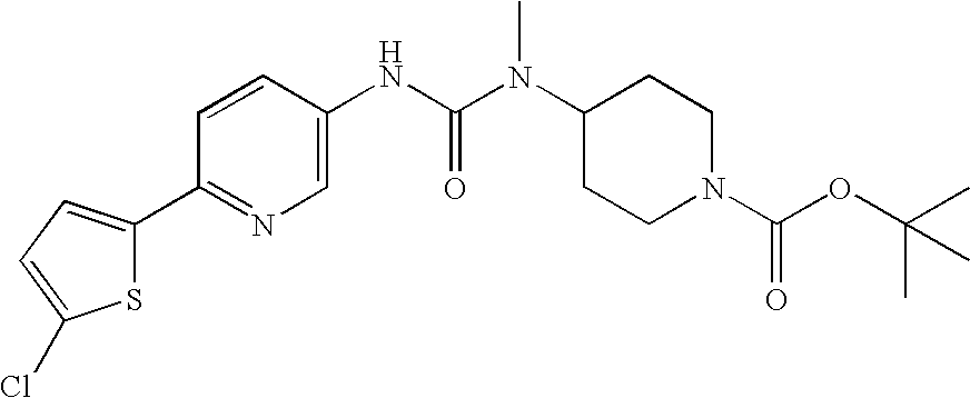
S1C(C2=NC=C(NC(N(C3CCN(C(=O)OC(C)(C)C)CC3)C)=O)C=C2)=CC=C1Cl
